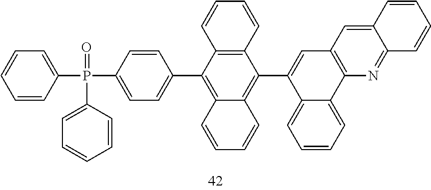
C1=CC(P(C2=CC=CC=C2)(=O)C2=CC=CC=C2)=CC=C1C1=C2C(=C(C3=CC4=C(C5=CC=CC=C35)N=C3C(=C4)C=CC=C3)C3=C1C=CC=C3)C=CC=C2
